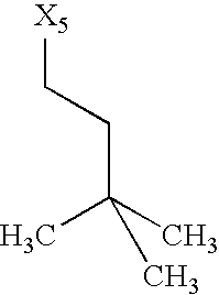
C(C(C)(C)C)C[X5]
